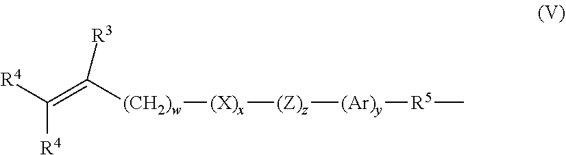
C([R4])(=C([(CH2)w][(X)x][(Z)z][(Ar)y][R5]C)[R3])[R4]
